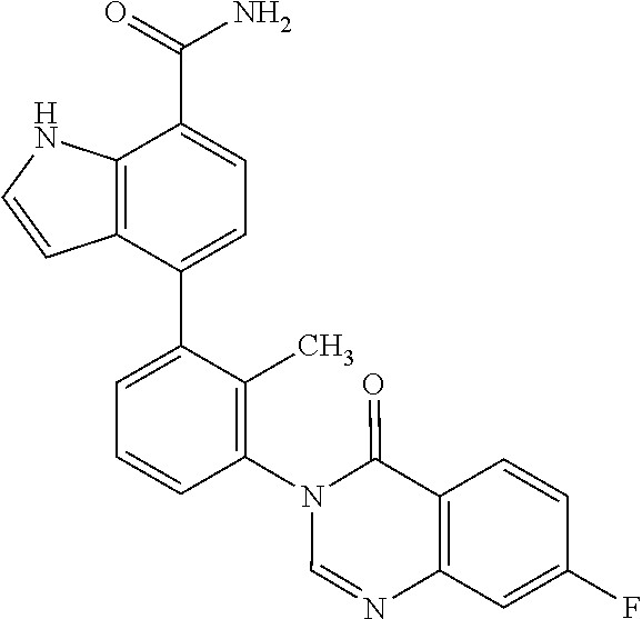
C12=C(C(C3=CC=CC(N4C=NC5=C(C4=O)C=CC(F)=C5)=C3C)=CC=C1C(=O)N)C=CN2
